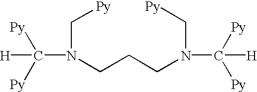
C(N(C[Py])CCCN(C([H])([Py])[Py])C[Py])([H])([Py])[Py]
